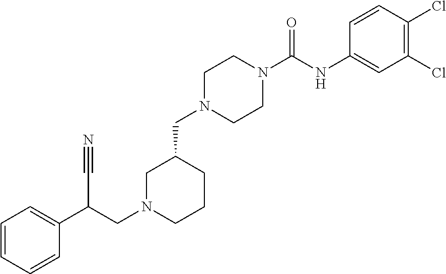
C1N(CC(C2=CC=CC=C2)C#N)CCCC1CN1CCN(C(NC2=CC(Cl)=C(Cl)C=C2)=O)CC1
